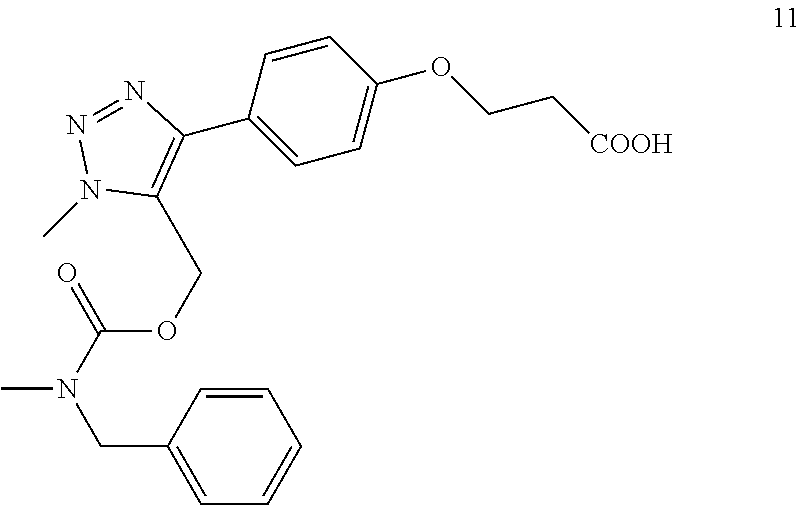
C1=CC(CN(C)C(=O)OCC2=C(C3=CC=C(OCC[COOH])C=C3)N=NN2C)=CC=C1
